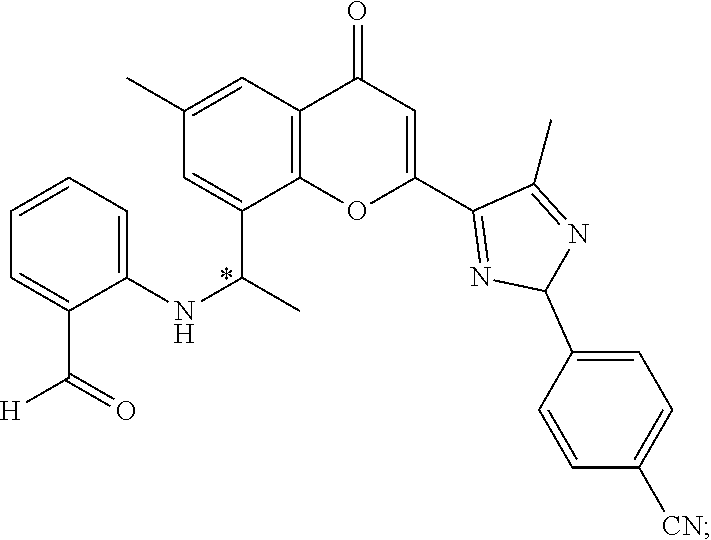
C1=C(C)C=C(C(C)NC2=CC=CC=C2C([H])=O)C2=C1C(=O)C=C(C1=NC(C3=CC=C([CN])C=C3)N=C1C)O2
